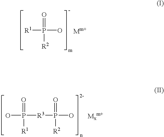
[R1]P(O)([R2])=O.OP([R3]P([R2])(O)=O)([R1])=O
